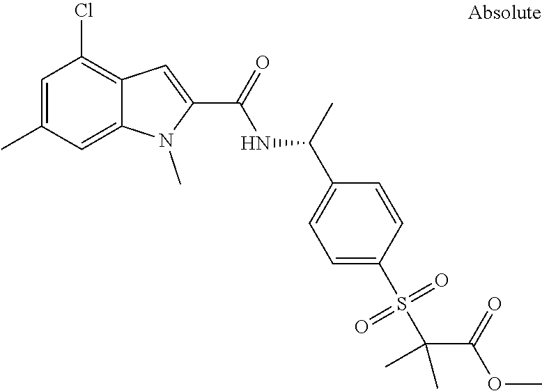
C12=CC(C)=CC(Cl)=C1C=C(C(=O)NC(C1=CC=C(S(C(C(OC)=O)(C)C)(=O)=O)C=C1)C)N2C
